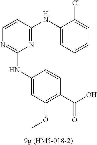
C1=CC(NC2=CC=CC=C2Cl)=NC(NC2=CC(OC)=C(C(O)=O)C=C2)=N1
